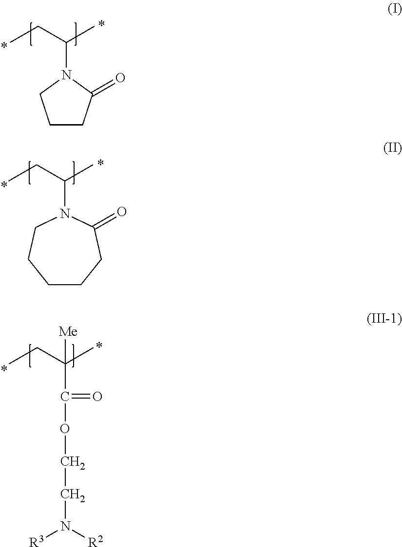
C1CC(=O)N(C(CC)C)C1.C1CCC(=O)N(C(CC)C)CC1.C(C(CC)(C)[Me])(OCCN([R3])[R2])=O
